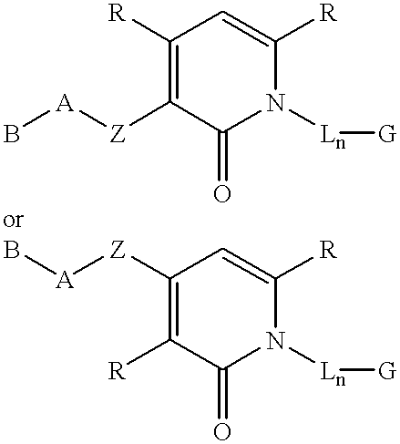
C1(=O)N([Ln][G])C([R])=CC([R])=C1[Z][A]B.C1(=O)N([Ln][G])C([R])=CC([Z][A]B)=C1[R]
